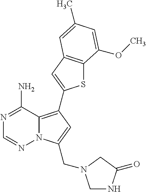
C12=C(C3=CC4=C(S3)C(OC)=CC(C)=C4)C=C(CN3CNC(=O)C3)N1N=CN=C2N
